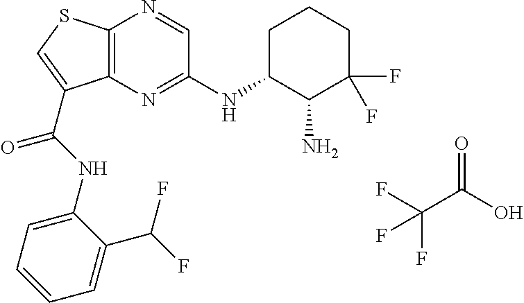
C12=C(N=C(NC3C(N)C(F)(F)CCC3)C=N1)C(C(NC1=CC=CC=C1C(F)F)=O)=CS2.O=C(O)C(F)(F)F
